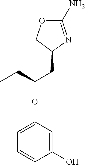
C1=C(O)C=CC=C1OC(CC1N=C(N)OC1)CC
